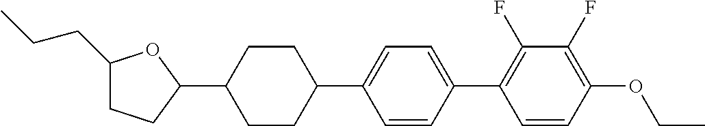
C1(CCC)CCC(C2CCC(C3=CC=C(C4=C(F)C(F)=C(OCC)C=C4)C=C3)CC2)O1
